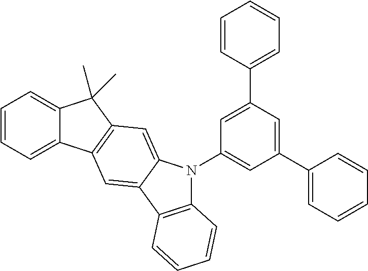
C12=C(C3=CC4=C(C=C3N1C1=CC(C3=CC=CC=C3)=CC(C3=CC=CC=C3)=C1)C(C)(C)C1=CC=CC=C41)C=CC=C2
